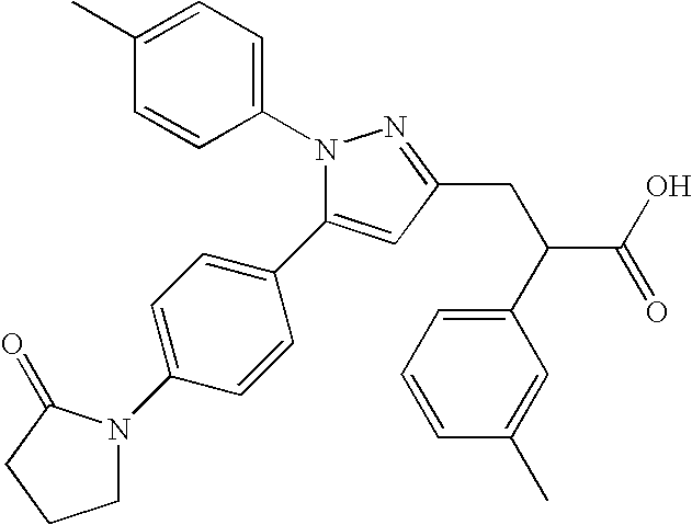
C1=CC(C)=CC(C(C(O)=O)CC2=NN(C3=CC=C(C)C=C3)C(C3=CC=C(N4CCCC4=O)C=C3)=C2)=C1
